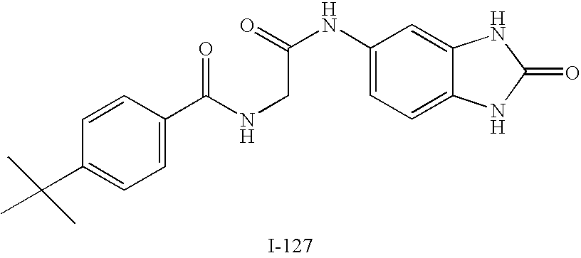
C1=CC(C(NCC(NC2=CC=C3C(=C2)NC(=O)N3)=O)=O)=CC=C1C(C)(C)C
